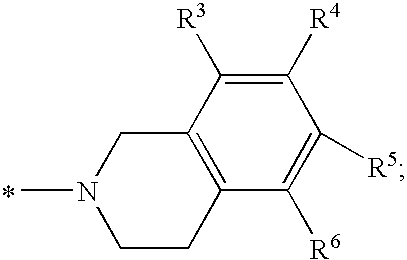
C1([R4])=C([R3])C2=C(C([R6])=C1[R5])CCN(C)C2
